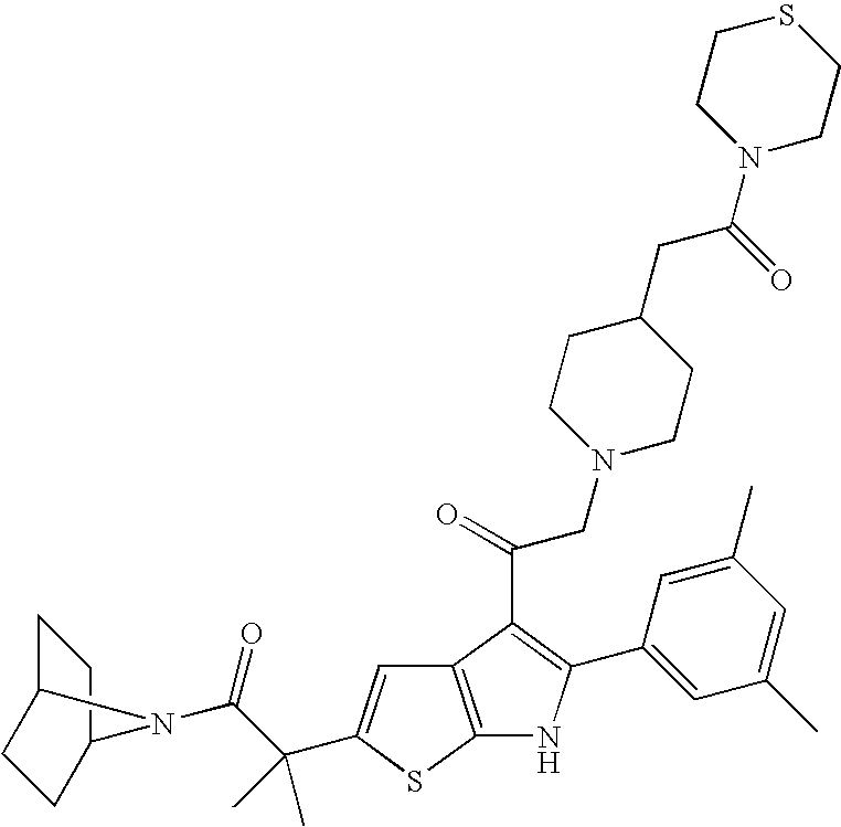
C1C2CCC(C1)N2C(C(C)(C)C1=CC2=C(S1)NC(C1=CC(C)=CC(C)=C1)=C2C(CN1CCC(CC(N2CCSCC2)=O)CC1)=O)=O
